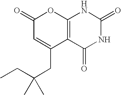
C1(=O)C=C(CC(CC)(C)C)C2=C(O1)NC(=O)NC2=O
